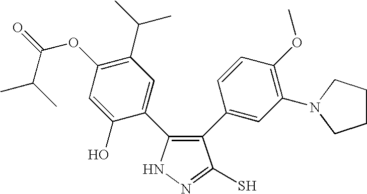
C1(C2=CC(N3CCCC3)=C(OC)C=C2)=C(C2=CC(C(C)C)=C(OC(=O)C(C)C)C=C2O)NN=C1S
